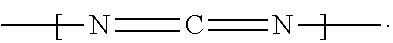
N(=C=NC)C
